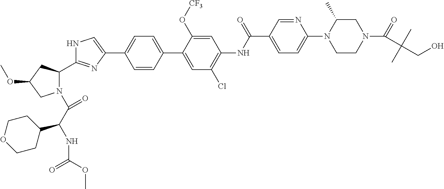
N1(C(C(NC(OC)=O)C2CCOCC2)=O)C(C2=NC(C3=CC=C(C4=CC(Cl)=C(NC(C5=CC=C(N6CCN(C(=O)C(C)(C)CO)CC6C)N=C5)=O)C=C4O[CF3])C=C3)=CN2)CC(OC)C1
